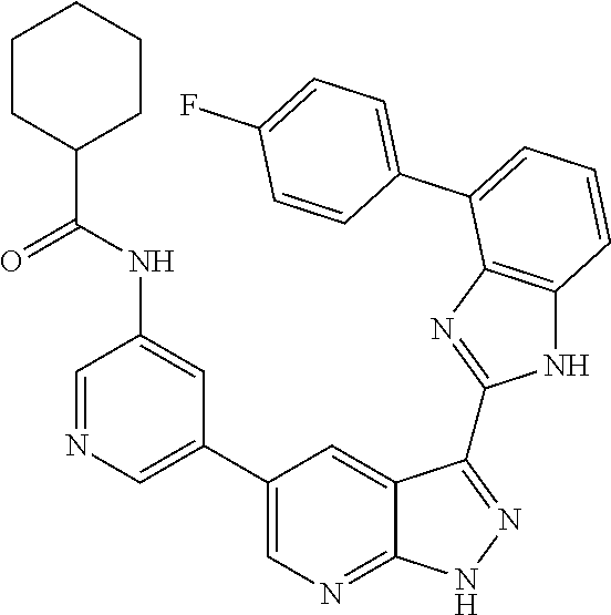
C1=NC=C(C2=CN=C3C(=C2)C(C2=NC4=C(N2)C=CC=C4C2=CC=C(F)C=C2)=NN3)C=C1NC(C1CCCCC1)=O
